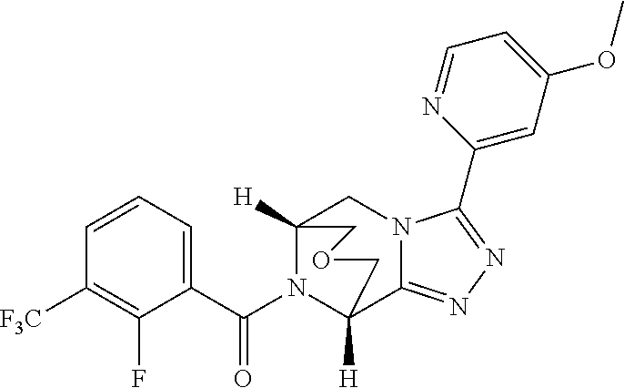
C1=CC=C(C(N2C3([H])C4=NN=C(C5=CC(OC)=CC=N5)N4CC2([H])COC3)=O)C(F)=C1[F3C]
